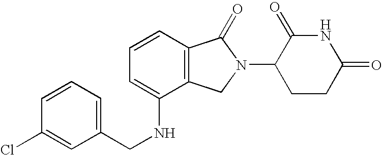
C1=CC=C(NCC2=CC=CC(Cl)=C2)C2=C1C(=O)N(C1CCC(=O)NC1=O)C2
